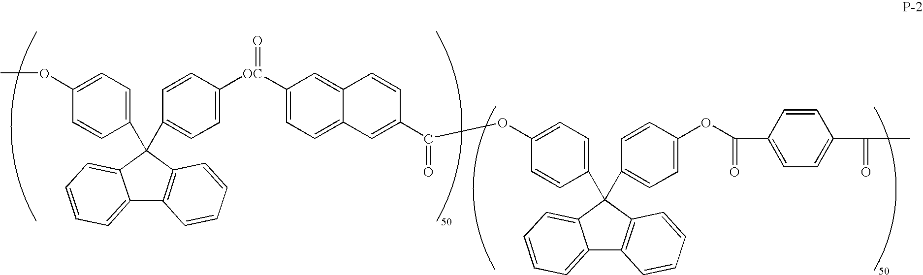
C1(C2(C3=CC=C([OC](C4=CC=C5C(=C4)C=CC(C(=O)OC4=CC=C(C6(C7=CC=C(OC(C8=CC=C(C(=O)C)C=C8)=O)C=C7)C7=CC=CC=C7C7=C6C=CC=C7)C=C4)=C5)=O)C=C3)C3=CC=CC=C3C3=C2C=CC=C3)=CC=C(OC)C=C1
